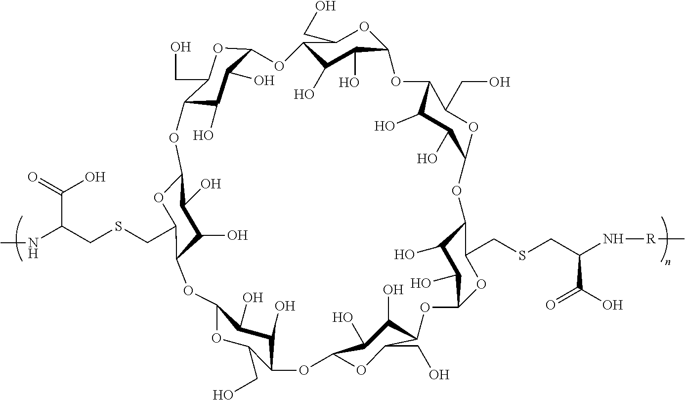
C12C(O)C(O)C(OC1CSCC(NC)C(O)=O)OC1C(O)C(O)C(OC1CO)OC1C(O)C(O)C(OC1CO)OC1C(O)C(O)C(OC1CO)OC1C(CSCC(C(=O)O)N[R]C)OC(C(O)C1O)OC1C(O)C(O)C(OC1CO)OC1C(CO)OC(C(O)C1O)O2
